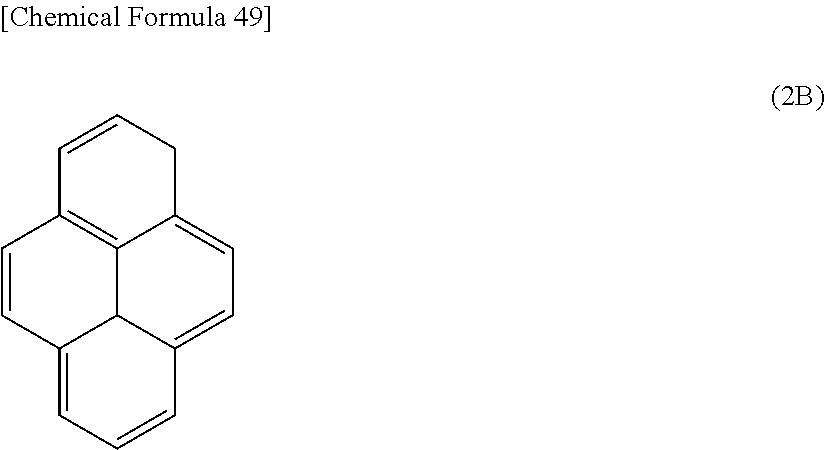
C1=CC2=CC=CC3=CC=C4C(=C1C=CC4)C23
